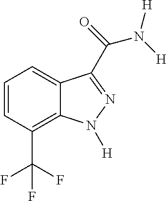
C12=C(C(F)(F)F)C=CC=C1C(C(N([H])[H])=O)=NN2[H]
